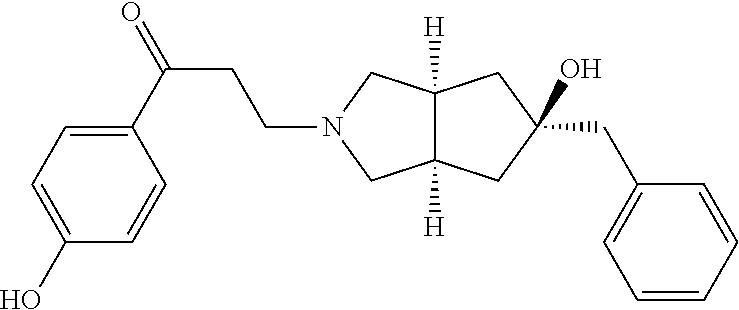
C1(CC2=CC=CC=C2)(O)CC2([H])C([H])(CN(CCC(C3=CC=C(O)C=C3)=O)C2)C1
